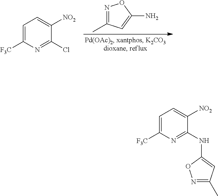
N1=C(C)C=C(N)O1.C1=C([F3C])N=C(Cl)C([NO2])=C1.C1=C([F3C])N=C(NC2=CC(C)=NO2)C([NO2])=C1
